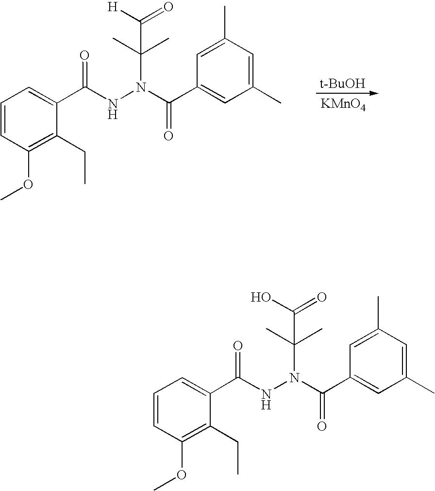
N(N(C(C)(C)C(=O)[H])C(C1=CC(C)=CC(C)=C1)=O)C(C1=CC=CC(OC)=C1CC)=O.[t-BuOH].[KMnO4].N(N(C(C)(C)C(=O)O)C(C1=CC(C)=CC(C)=C1)=O)C(C1=CC=CC(OC)=C1CC)=O
